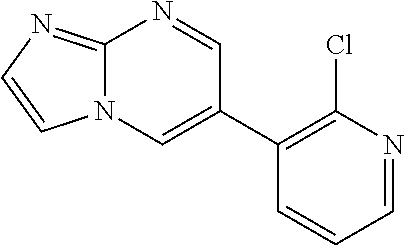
C12=NC=CN1C=C(C1=C(Cl)N=CC=C1)C=N2
